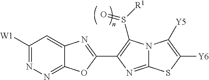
C12=NN=C([W1])C=C1N=C(C1=C(S([R1])=O)N3C(=N1)SC([Y6])=C3[Y5])O2
